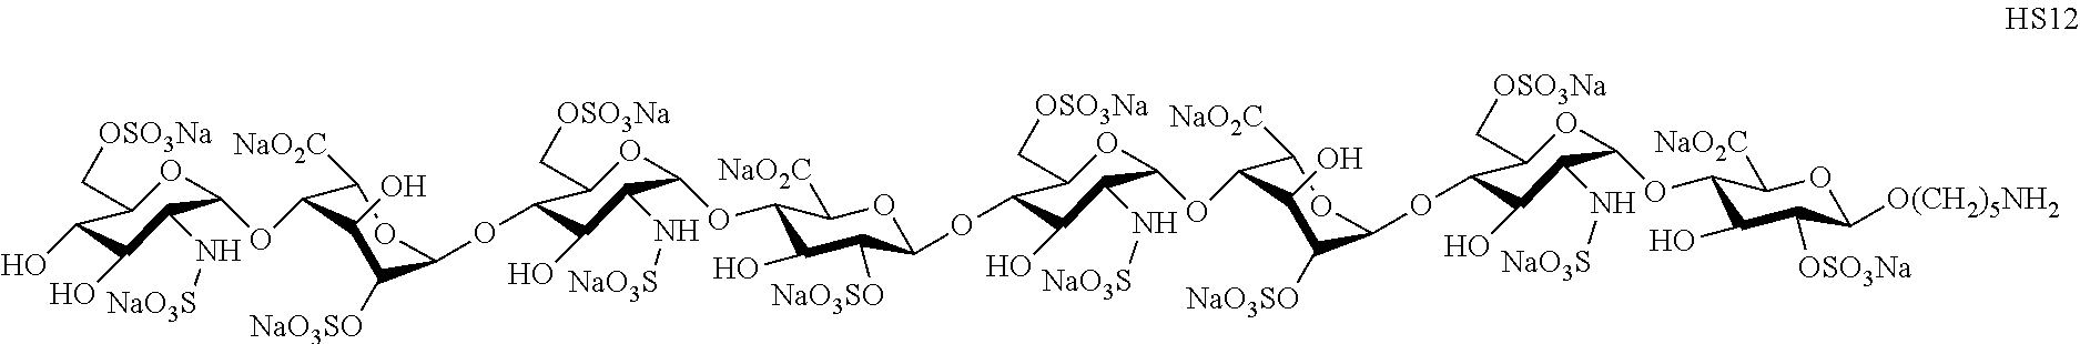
C1([NaO2C])C(OC2OC(C[OSO3Na])C(O)C(O)C2N[NaO3S])C(O)C([NaO3SO])C(OC2C(C[OSO3Na])OC(OC3C(O)C([NaO3SO])C(OC4C(C[OSO3Na])OC(OC5C([NaO2C])OC(OC6C(C[OSO3Na])OC(OC7C(O)C([OSO3Na])C([O(CH2)5NH2])OC7[NaO2C])C(N[NaO3S])C6O)C([NaO3SO])C5O)C(N[NaO3S])C4O)OC3[NaO2C])C(N[NaO3S])C2O)O1
